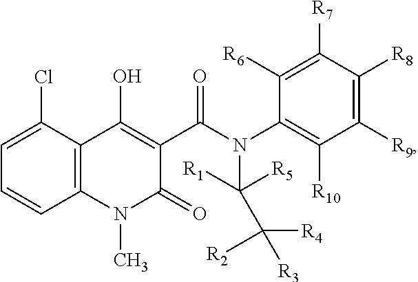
C12=C(C(Cl)=CC=C1)C(O)=C(C(N(C1=C([R10])C([R9])=C([R8])C([R7])=C1[R6])C(C([R3])([R4])[R2])([R5])[R1])=O)C(=O)N2C
